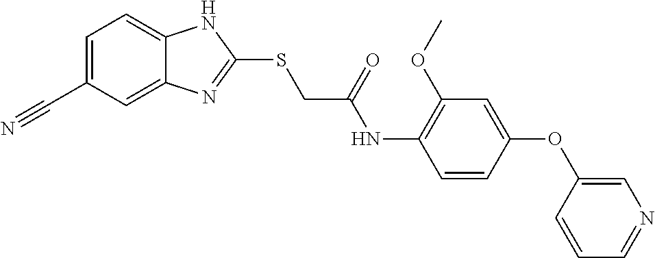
C12=CC(C#N)=CC=C1NC(SCC(NC1=C(OC)C=C(OC3=CN=CC=C3)C=C1)=O)=N2
